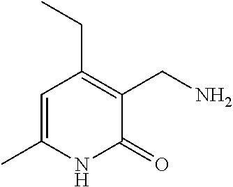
C1=C(C)NC(=O)C(CN)=C1CC
